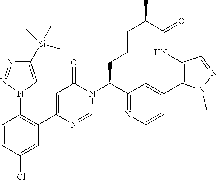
C12=NC=CC(=C1)C1=C(NC(=O)C(C)CCCC2N2C(=O)C=C(C3=C(N4C=C([Si](C)(C)C)N=N4)C=CC(Cl)=C3)N=C2)C=NN1C
